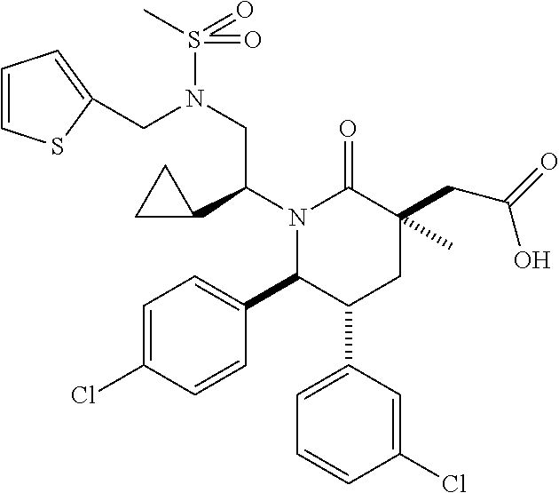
C1=C(Cl)C=CC(C2C(C3=CC=CC(Cl)=C3)CC(C)(CC(=O)O)C(=O)N2C(C2CC2)CN(S(C)(=O)=O)CC2=CC=CS2)=C1
